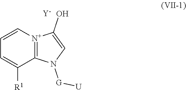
[N+]12=C(N([G][U])C=C1O)C([R1])=CC=C2.[Y]
